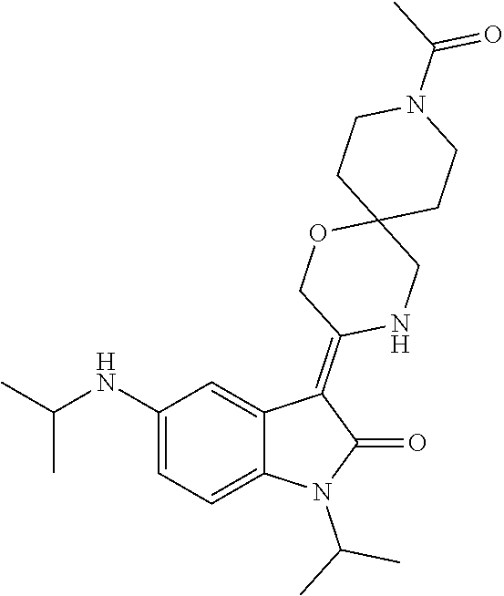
C1(NC(C)C)=CC=C2C(=C1)C(=C1NCC3(OC1)CCN(C(C)=O)CC3)C(=O)N2C(C)C
